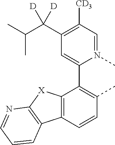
C12=C(C=CC(C)=C1C1=CC(C(C(C)C)([D])[D])=C([CD3])C=N1C)C1=C([X]2)N=CC=C1
